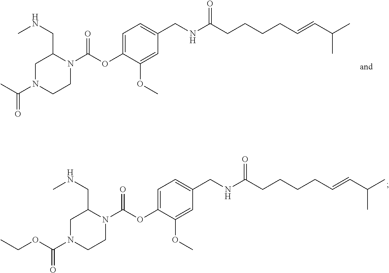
C1N(C(C)=O)CCN(C(OC2=CC=C(CNC(CCCCC=CC(C)C)=O)C=C2OC)=O)C1CNC.C1N(C(OCC)=O)CCN(C(OC2=CC=C(CNC(CCCCC=CC(C)C)=O)C=C2OC)=O)C1CNC
